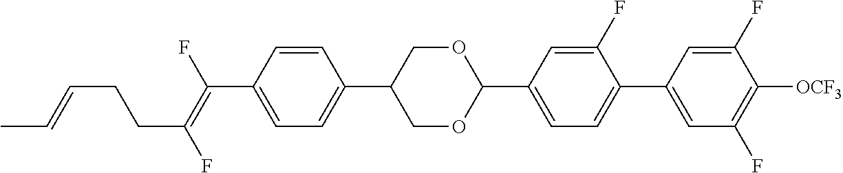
C(C1=CC=C(C2COC(C3=CC=C(C4=CC(F)=C([OCF3])C(F)=C4)C(F)=C3)OC2)C=C1)(=C(F)CCC=CC)F
